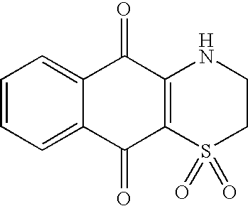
C1=CC=C2C(=C1)C(=O)C1=C(C2=O)S(=O)(=O)CCN1
